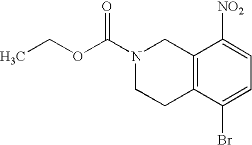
N1(C(OCC)=O)CCC2=C(C1)C([NO2])=CC=C2Br
